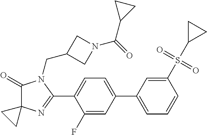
C1(=O)N(CC2CN(C(=O)C3CC3)C2)C(C2=CC=C(C3=CC=CC(S(C4CC4)(=O)=O)=C3)C=C2F)=NC12CC2
